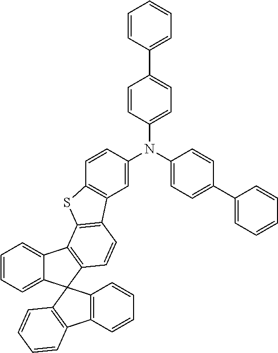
C1=CC=C2C(=C1)C1=C(C=CC3=C1SC1=C3C=C(N(C3=CC=C(C4=CC=CC=C4)C=C3)C3=CC=C(C4=CC=CC=C4)C=C3)C=C1)C21C2=C(C=CC=C2)C2=C1C=CC=C2
